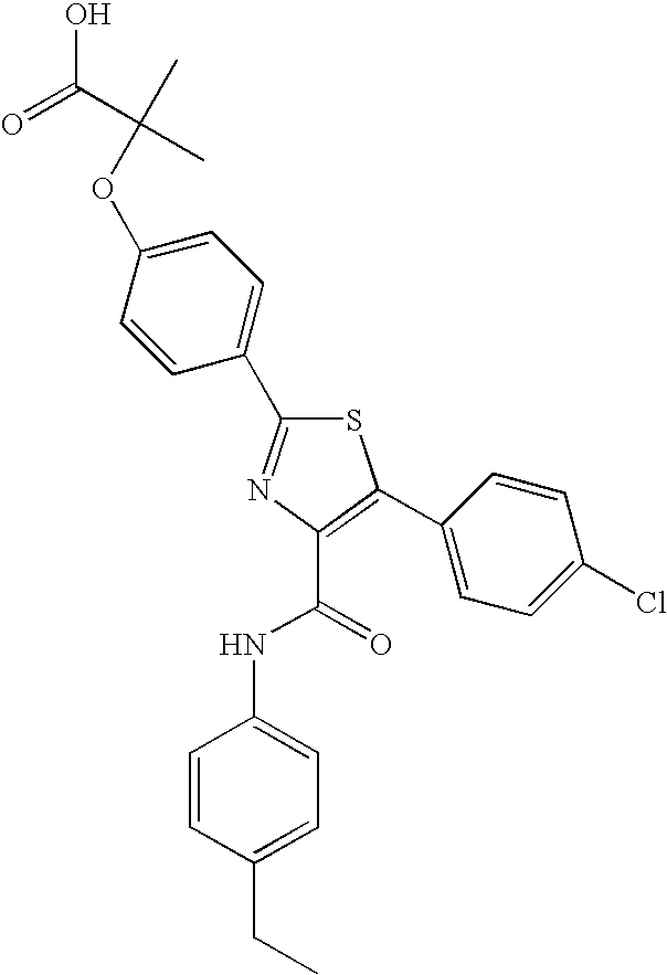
O=C(O)C(OC1=CC=C(C2=NC(C(NC3=CC=C(CC)C=C3)=O)=C(C3=CC=C(Cl)C=C3)S2)C=C1)(C)C
